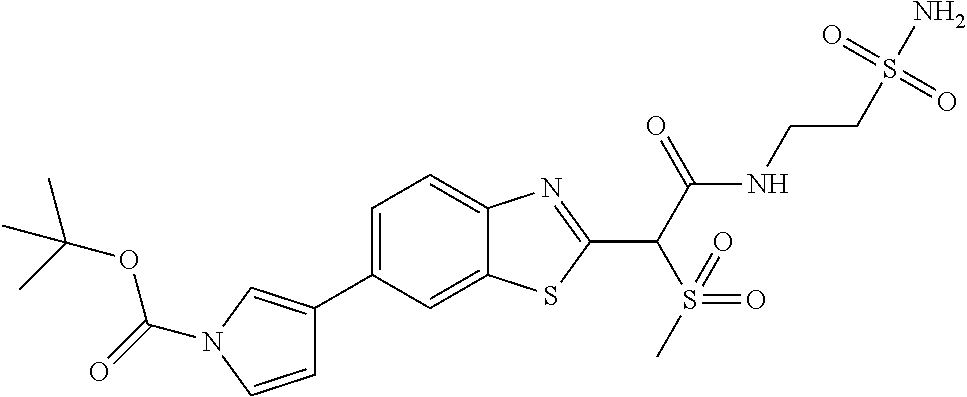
C1=C(C2=CN(C(OC(C)(C)C)=O)C=C2)C=C2C(=C1)N=C(C(C(NCCS(N)(=O)=O)=O)S(=O)(=O)C)S2
